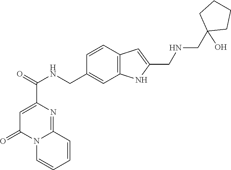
C1=C(C(=O)NCC2=CC3=C(C=C2)C=C(CNCC2(O)CCCC2)N3)N=C2N(C1=O)C=CC=C2
